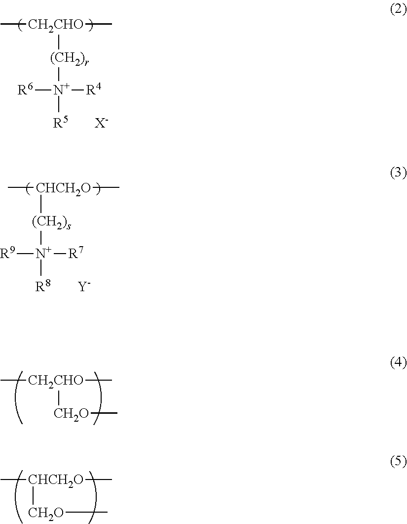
C[CH2CHO]([(CH2)r][N+]([R5])([R4])[R6])C.[X-].C[CH2CHO](C)[CH2O]C.C[CHCH2O]([CH2O]C)C.[CHCH2O]([(CH2)s][N+]([R8])([R7])[R9])(C)C.[Y]
